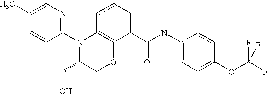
C1(N2C(CO)COC3=C2C=CC=C3C(NC2=CC=C(OC(F)(F)F)C=C2)=O)=NC=C(C)C=C1
